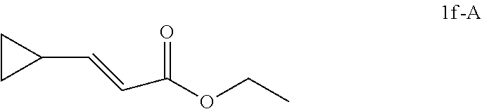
C1CC1C=CC(=O)OCC
